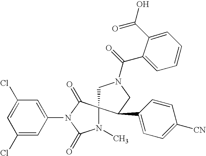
C1N(C(=O)C2=CC=CC=C2C(O)=O)CC(C2=CC=C([CN])C=C2)C12N(C)C(=O)N(C1=CC(Cl)=CC(Cl)=C1)C2=O
